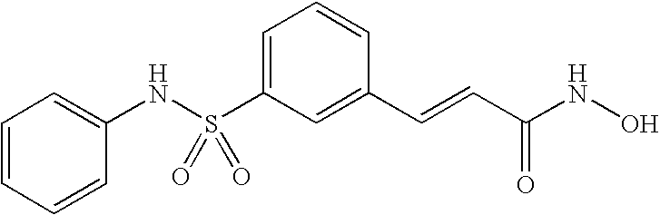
C1(NS(C2=CC=CC(C=CC(NO)=O)=C2)(=O)=O)=CC=CC=C1
